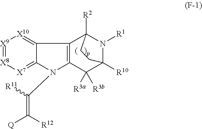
[X9]1=[X8][X7]=C2C(=[X10]1)C1=C(N2C([R11])=C([Q])[R12])C([R3b])([R3a])C2([R10])N([R1])C1([R2])CC2
